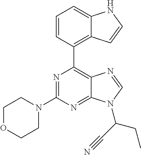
N1=C(N2CCOCC2)N=C2C(=C1C1=C3C(=CC=C1)NC=C3)N=CN2C(CC)C#N
